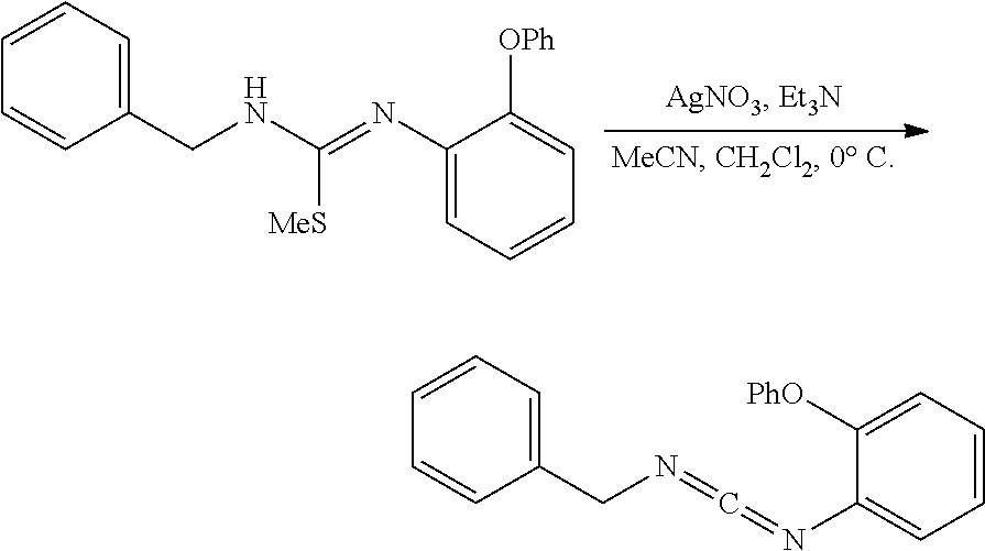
C1(CNC([MeS])=NC2=CC=CC=C2[OPh])=CC=CC=C1.C1(CN=C=NC2=CC=CC=C2[PhO])=CC=CC=C1
